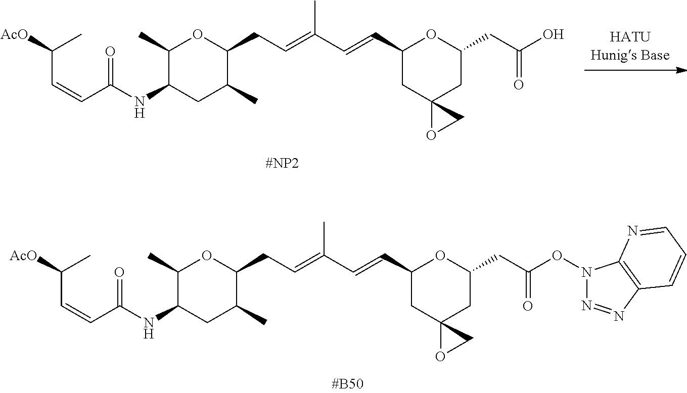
C1(C)C(NC(C=CC([AcO])C)=O)CC(C)C(CC=C(C=CC2CC3(CC(CC(=O)O)O2)OC3)C)O1.C1(C)C(NC(C=CC([AcO])C)=O)CC(C)C(CC=C(C=CC2CC3(CC(CC(=O)ON4N=NC5=C4N=CC=C5)O2)OC3)C)O1
